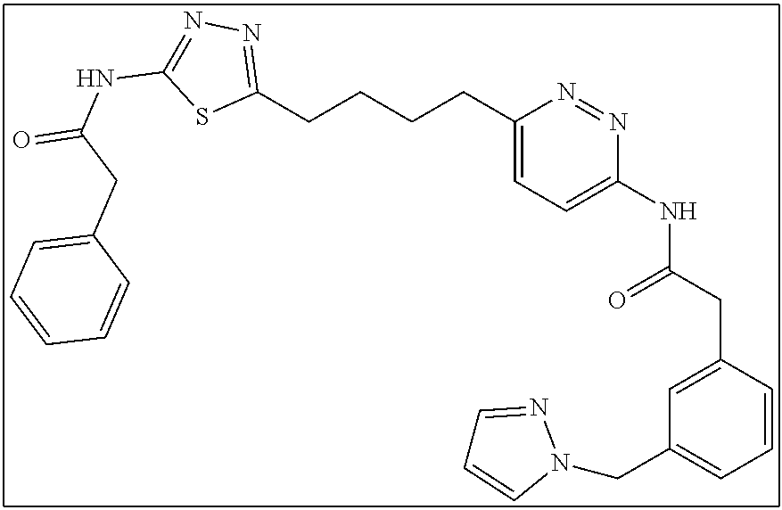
C1(CCCCC2=CC=C(NC(CC3=CC(CN4N=CC=C4)=CC=C3)=O)N=N2)=NN=C(NC(=O)CC2=CC=CC=C2)S1
